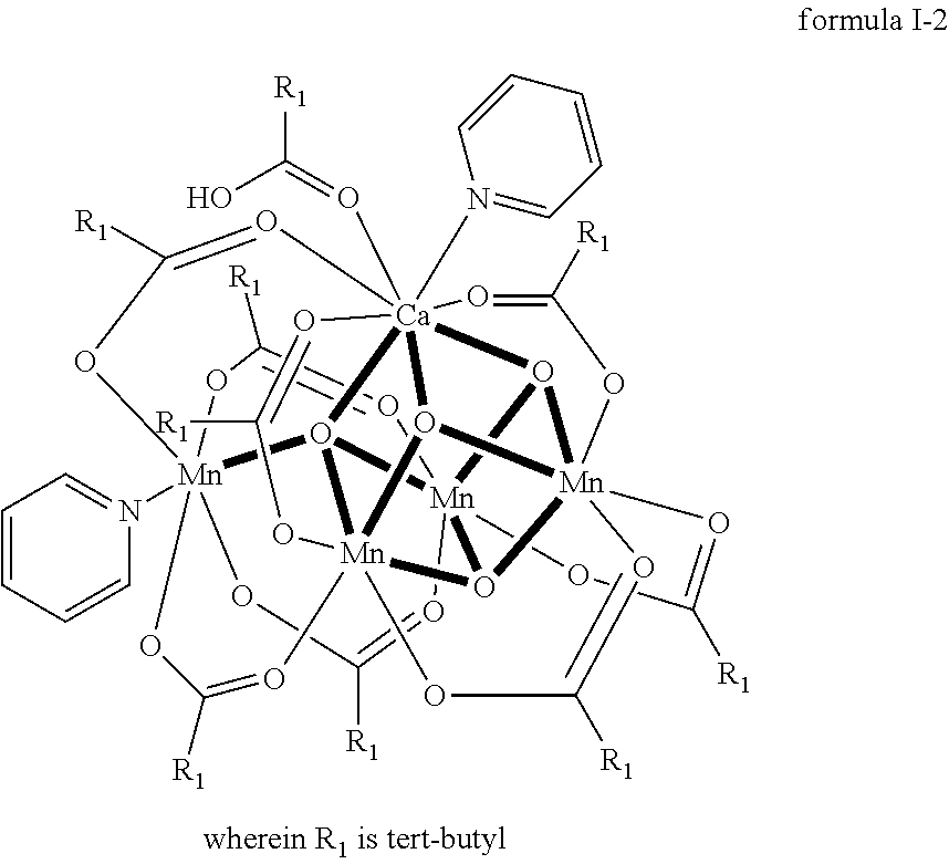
C1([R1])=O[Mn]2345O6[Ca]789%10(N%11=CC=CC=C%11)(O=C(O)[R1])O%11[Mn]6%12(O2[Mn]%112(O73[Mn](N3=CC=CC=C3)(OC([R1])=O4)(O1)(OC([R1])=O2)OC([R1])=O8)(OC([R1])=O%12)OC([R1])=O9)(OC([R1])=O%10)O=C([R1])O5
